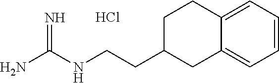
Cl.NC(NCCC1CC2=CC=CC=C2CC1)=N
